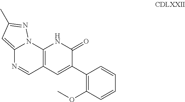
C12=C(C=C(C3=C(OC)C=CC=C3)C(=O)N1)C=NC1=CC(C)=NN21
